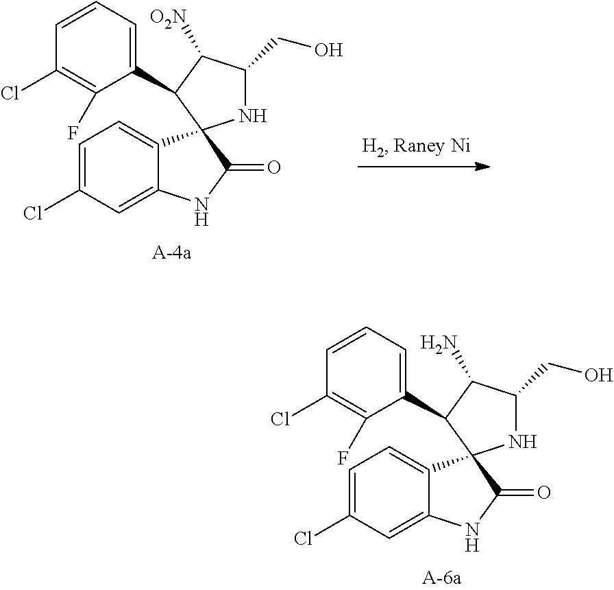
C1=C(Cl)C=C2C(=C1)C1(C(=O)N2)NC(CO)C([O2N])C1C1=CC=CC(Cl)=C1F.C1=C(Cl)C=C2C(=C1)C1(C(=O)N2)NC(CO)C(N)C1C1=CC=CC(Cl)=C1F
